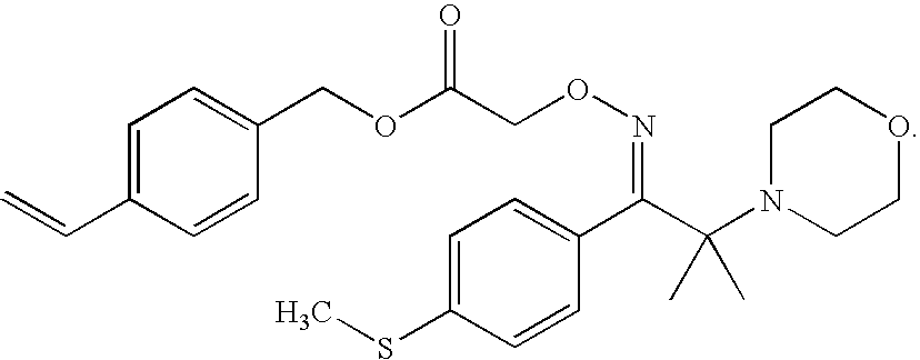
C1=C(C=C)C=CC(COC(CON=C(C2=CC=C(SC)C=C2)C(C)(N2CCOCC2)C)=O)=C1
